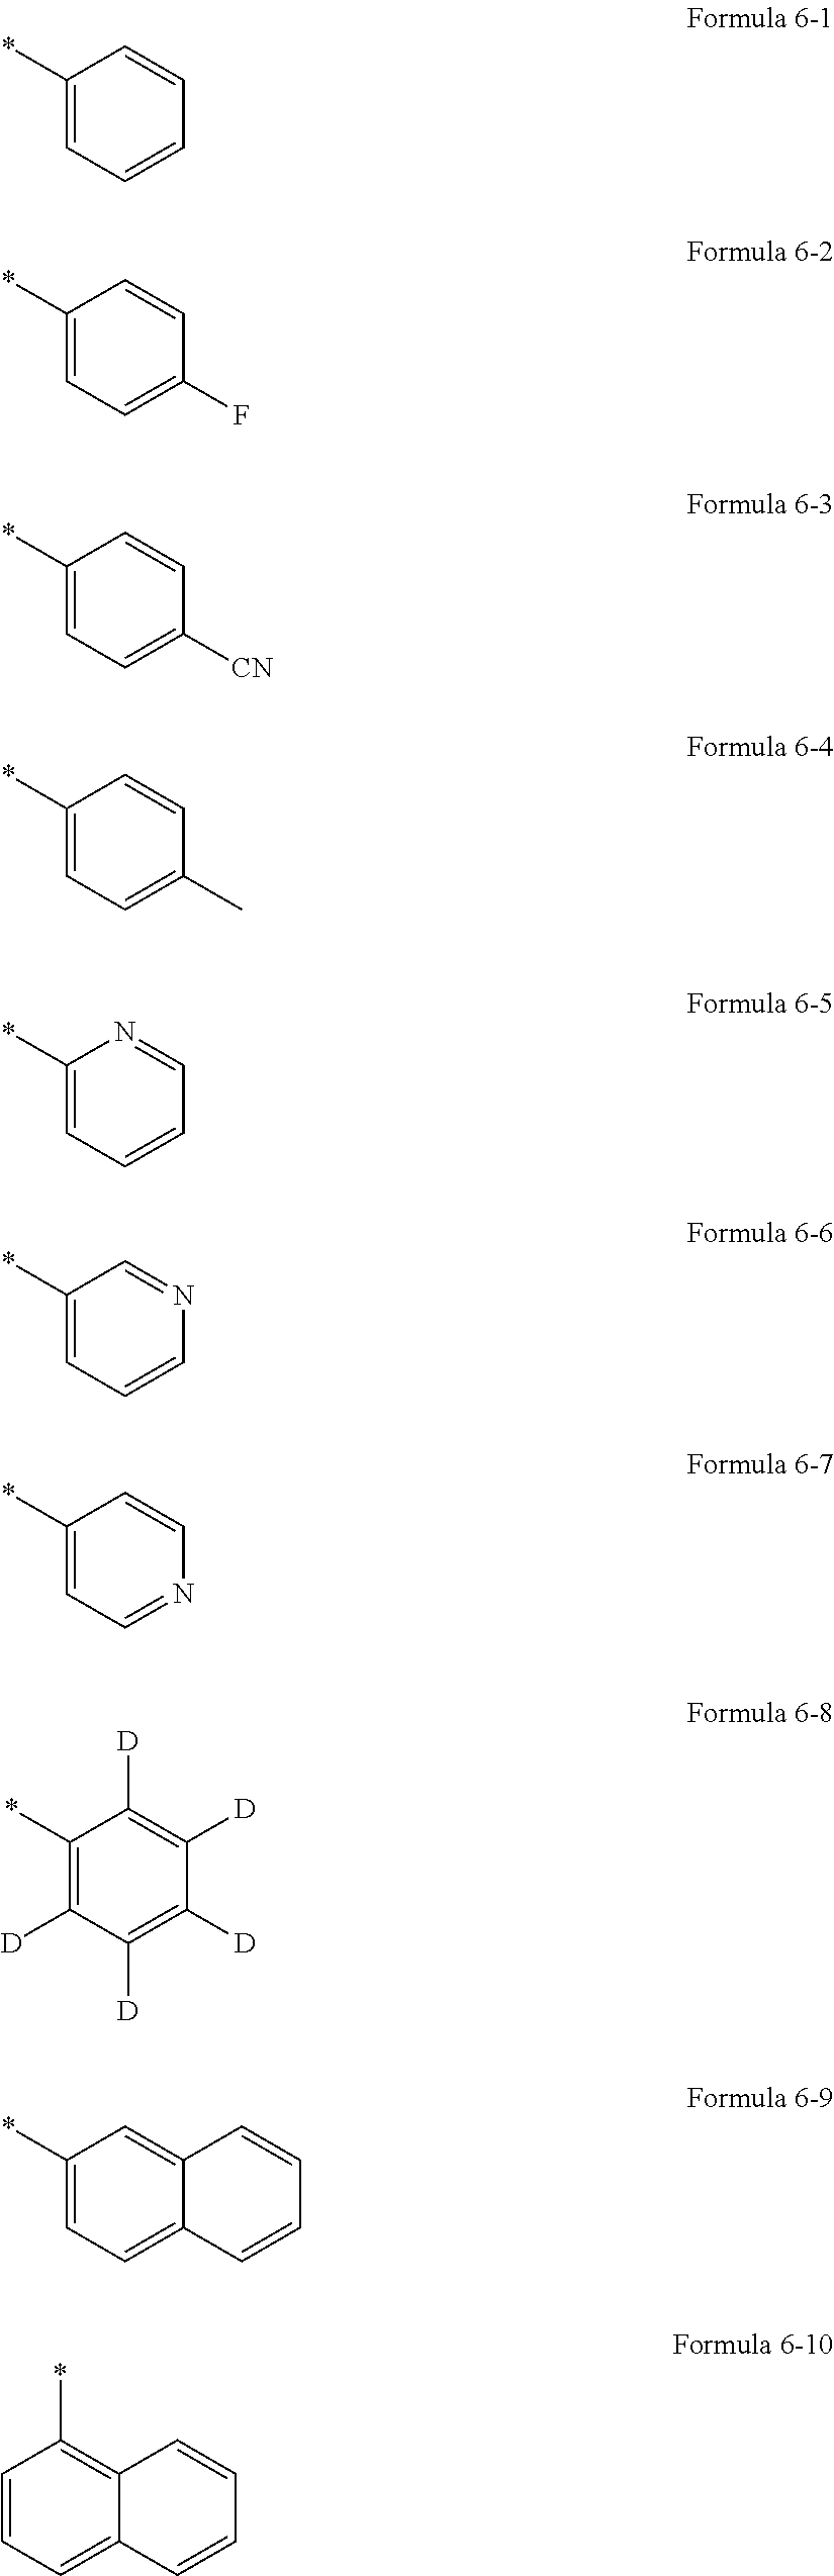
C1(*)=CC=CC=C1.C1(*)=CC=C(F)C=C1.C1(*)=CC=C([CN])C=C1.C1(*)=CC=C(C)C=C1.C1(*)=CC=CC=N1.C1(*)=CC=CN=C1.C1(*)=CC=NC=C1.C1(*)=C([D])C([D])=C([D])C([D])=C1[D].C1(*)=CC=C2C(=C1)C=CC=C2.C1=CC=C2C(=C1*)C=CC=C2
